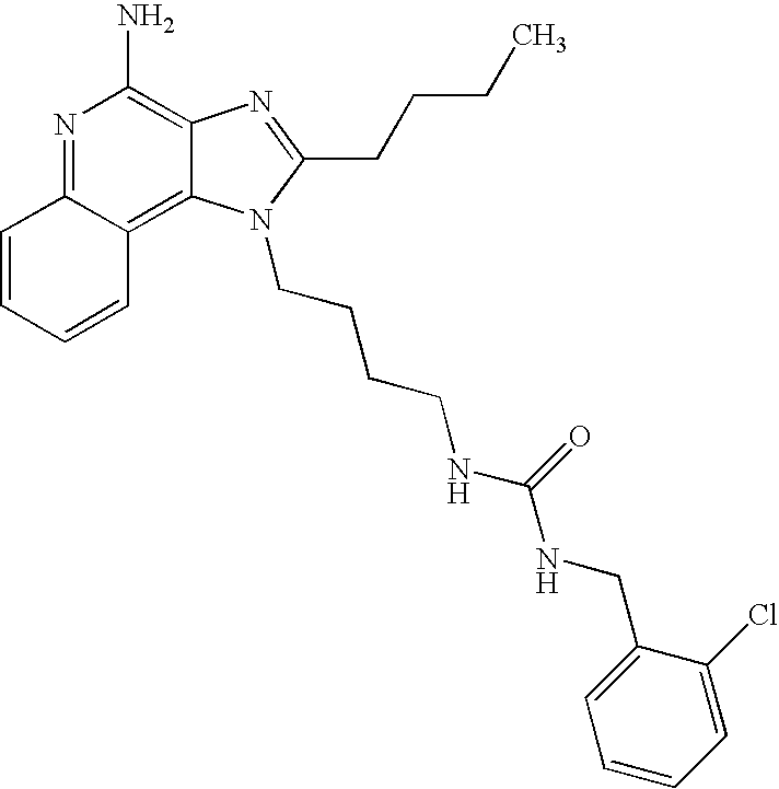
N1=C2C(=C3C(=C1N)N=C(CCCC)N3CCCCNC(NCC1=CC=CC=C1Cl)=O)C=CC=C2
